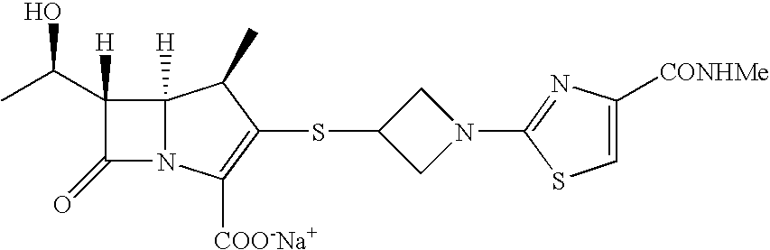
C1N(C2=NC([CONHMe])=CS2)CC1SC1=C([COO-Na+])N2C(=O)C([H])(C(C)O)C2([H])C1C
